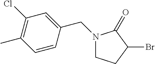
C1CC(Br)C(=O)N1CC1=CC(Cl)=C(C)C=C1
